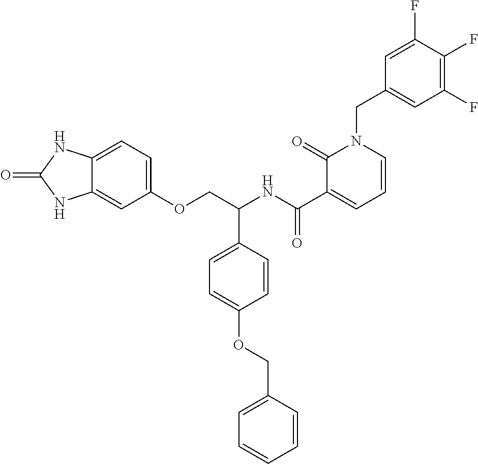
C12=CC=C(OCC(NC(C3=CC=CN(CC4=CC(F)=C(F)C(F)=C4)C3=O)=O)C3=CC=C(OCC4=CC=CC=C4)C=C3)C=C1NC(=O)N2
